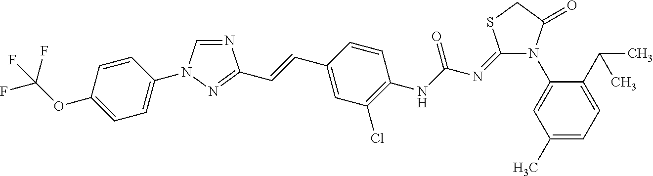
N1=CN(C2=CC=C(OC(F)(F)F)C=C2)N=C1C=CC1=CC(Cl)=C(NC(N=C2N(C3=CC(C)=CC=C3C(C)C)C(=O)CS2)=O)C=C1
